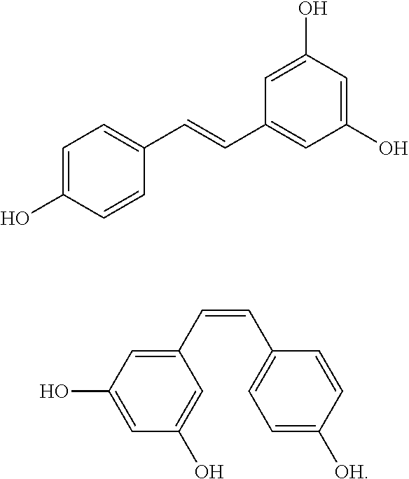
C1=C(O)C=CC(C=CC2=CC(O)=CC(O)=C2)=C1.C1(C=CC2=CC=C([OH])C=C2)=CC(O)=CC(O)=C1
